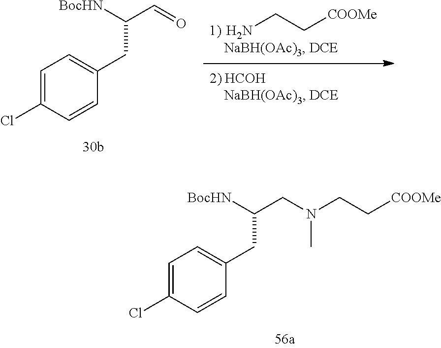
NCC[COOMe].C1=C(Cl)C=CC(CC(C=O)[BocHN])=C1.C1=C(Cl)C=CC(CC(CN(CC[COOMe])C)[BocHN])=C1
